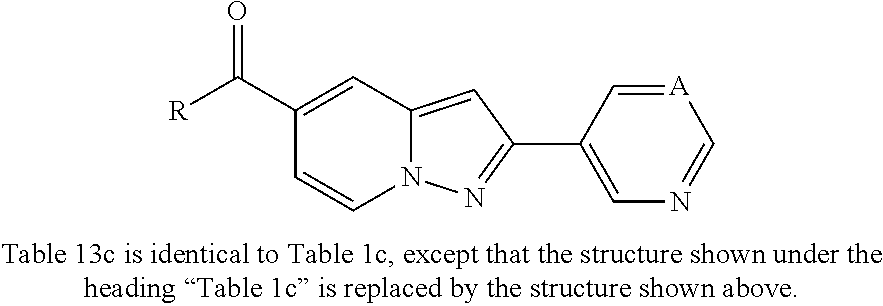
C1(C([R])=O)=CC2=CC(C3=CN=C[A]=C3)=NN2C=C1
